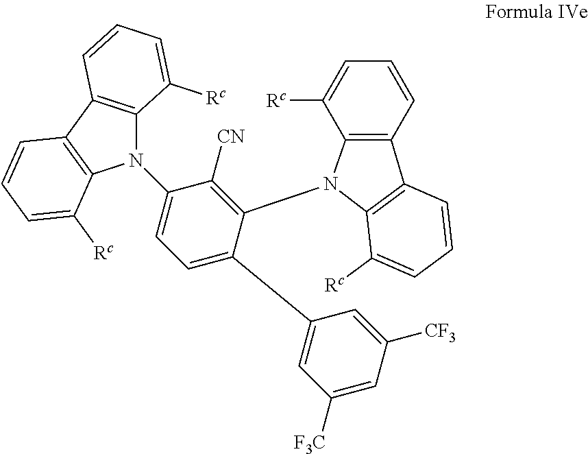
C1(N2C3=C(C4=C2C([Rc])=CC=C4)C=CC=C3[Rc])=CC=C(C2=CC([F3C])=CC([CF3])=C2)C(N2C3=C(C4=C2C([Rc])=CC=C4)C=CC=C3[Rc])=C1[CN]
